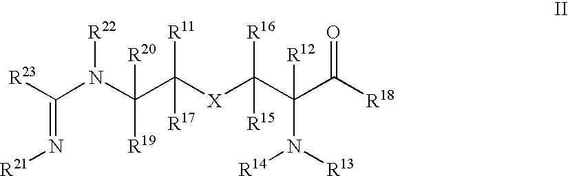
[R18]C(C(C([X]C(C(N(C([R23])=N[R21])[R22])([R19])[R20])([R11])[R17])([R16])[R15])([R12])N([R14])[R13])=O
